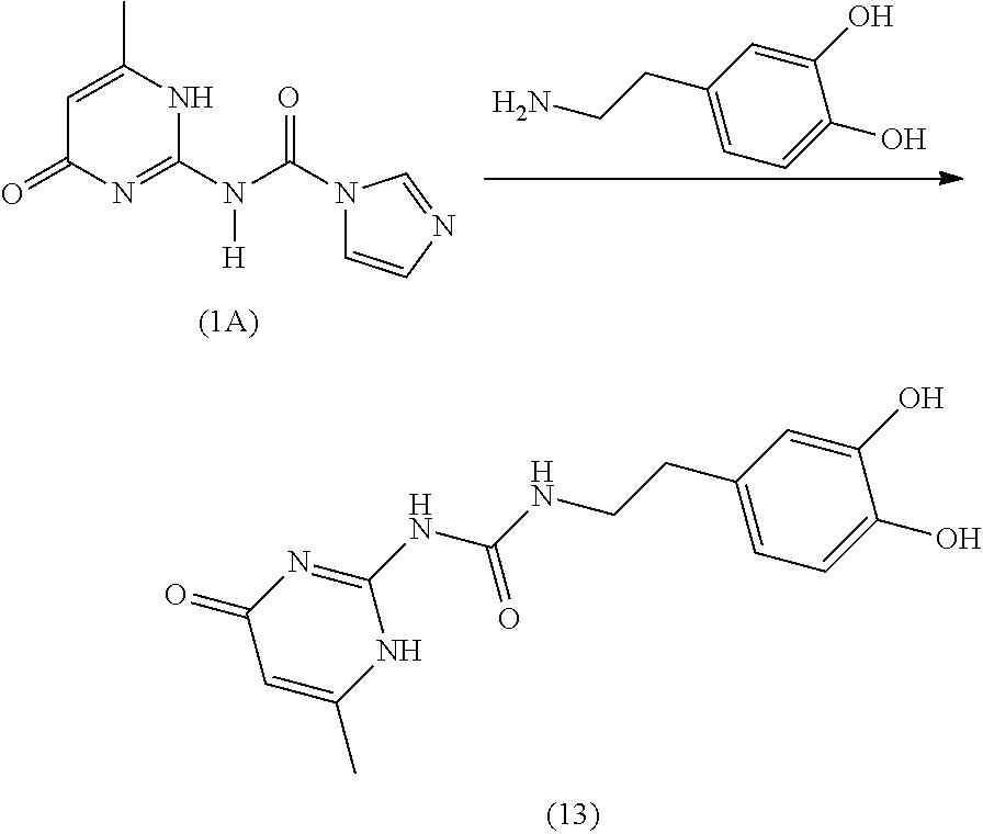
N1C(NC(NCCC2=CC=C(O)C(O)=C2)=O)=NC(=O)C=C1C.C1=C(C)NC(N(C(=O)N2C=CN=C2)[H])=NC1=O.C1(O)=CC=C(CCN)C=C1O
